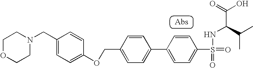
C1(CN2CCOCC2)=CC=C(OCC2=CC=C(C3=CC=C(S(=O)(=O)NC(C(C)C)C(O)=O)C=C3)C=C2)C=C1
